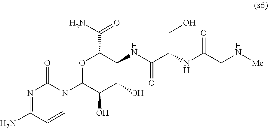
N1=C(N)C=CN(C2C(O)C(O)C(NC(C(CO)NC(CN[Me])=O)=O)C(C(N)=O)O2)C1=O
